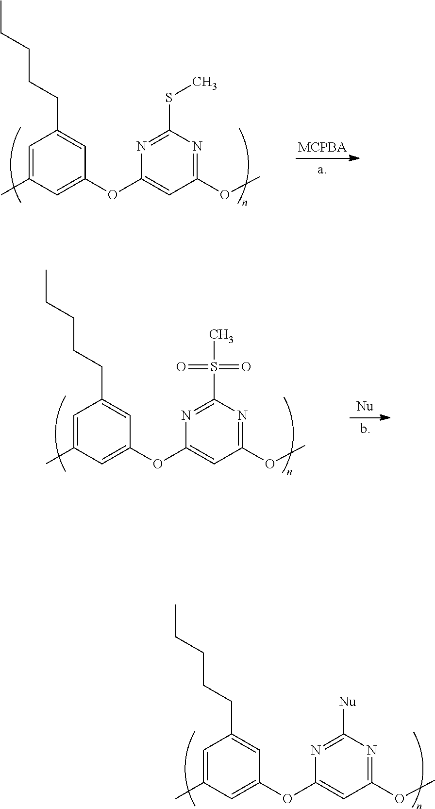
C1=C(C)C=C(OC2=CC(OC)=NC([Nu])=N2)C=C1CCCCC.C1=C(C)C=C(OC2=CC(OC)=NC(SC)=N2)C=C1CCCCC.C1=C(C)C=C(OC2=CC(OC)=NC(S(=O)(=O)C)=N2)C=C1CCCCC
